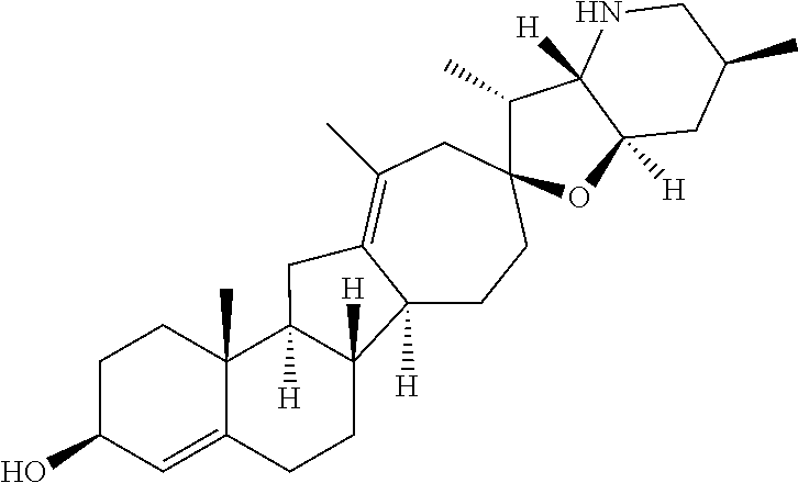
C12([H])CCC3(CC(C)=C1CC1([H])C4(C)C(=CC(O)CC4)CCC21[H])C(C)C1([H])C([H])(O3)CC(C)CN1
